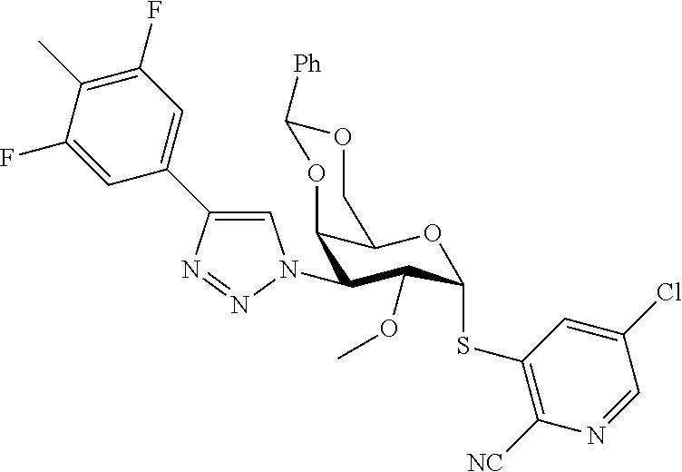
C12C(N3C=C(C4=CC(F)=C(C)C(F)=C4)N=N3)C(OC)C(SC3=C([NC])N=CC(Cl)=C3)OC1COC([Ph])O2
